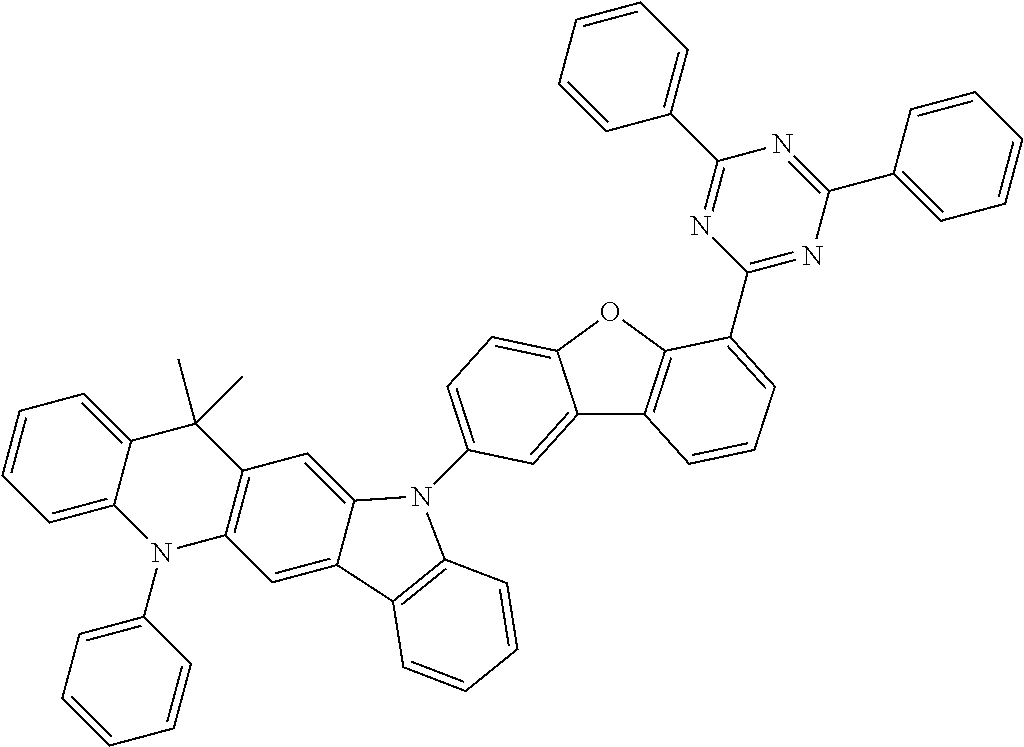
C12=CC(N3C4=CC5=C(N(C6=CC=CC=C6)C6=CC=CC=C6C5(C)C)C=C4C4=C3C=CC=C4)=CC=C1OC1=C2C=CC=C1C1=NC(C2=CC=CC=C2)=NC(C2=CC=CC=C2)=N1
